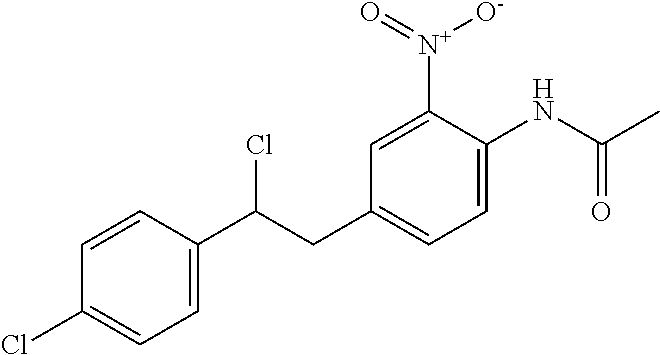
C1=C(C(CC2=CC=C(NC(C)=O)C([N+]([O-])=O)=C2)Cl)C=CC(Cl)=C1
